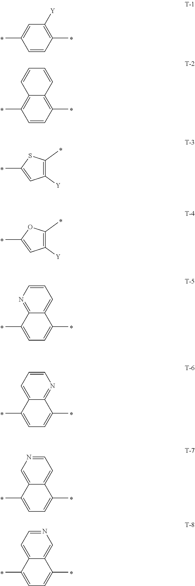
CC1=CC([Y])=C(C)C=C1.CC1=C2C(=C(C)C=C1)C=CC=C2.CC1=CC([Y])=C(C)S1.CC1=CC([Y])=C(C)O1.CC1=CC=C(C)C2=CC=CN=C12.CC1=CC=C(C)C2=NC=CC=C12.CC1=CC=C(C)C2=CC=NC=C12.CC1=CC=C(C)C2=CN=CC=C12
